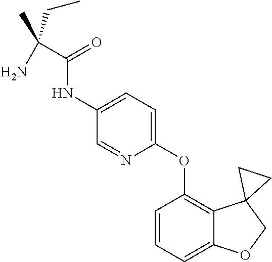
C1=CC=C2C(=C1OC1=CC=C(NC(C(N)(C)CC)=O)C=N1)C1(CO2)CC1
